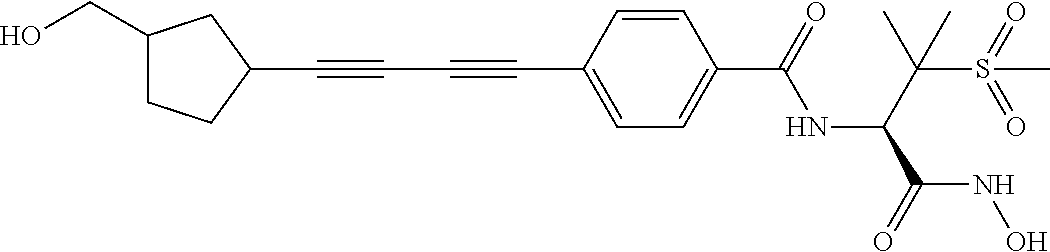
C1(C#CC#CC2=CC=C(C(=O)NC(C(S(=O)(=O)C)(C)C)C(=O)NO)C=C2)CC(CO)CC1
